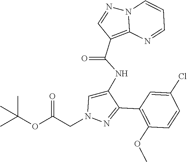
C1(C2=NN(CC(OC(C)(C)C)=O)C=C2NC(C2=C3N(N=C2)C=CC=N3)=O)=C(OC)C=CC(Cl)=C1
